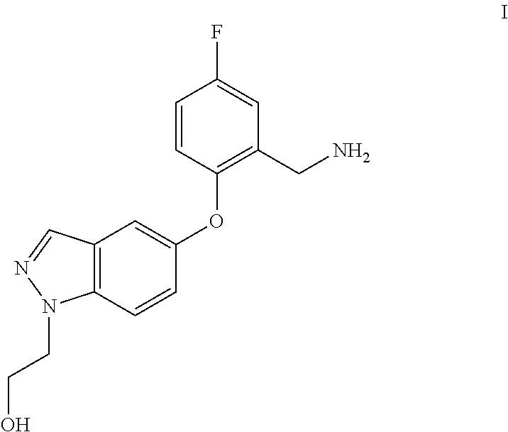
C1=CC(OC2=CC3=C(C=C2)N(CCO)N=C3)=C(CN)C=C1F
